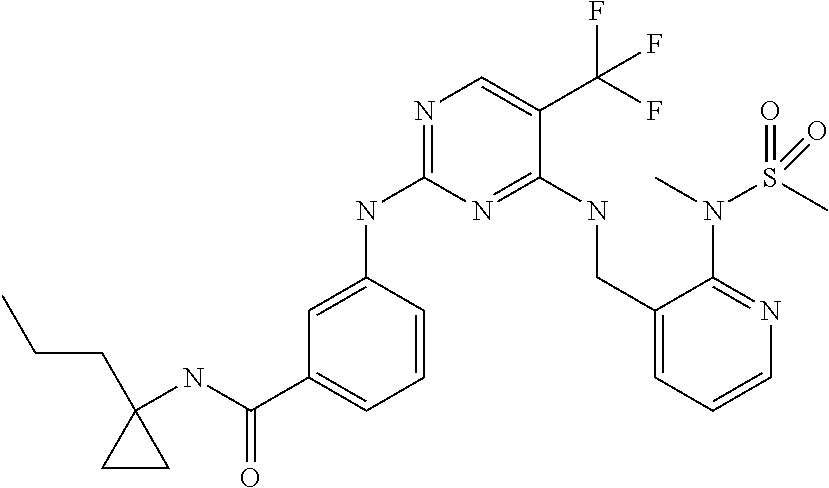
C1(NC(C2=CC=CC(NC3=NC=C(C(F)(F)F)C(NCC4=CC=CN=C4N(S(C)(=O)=O)C)=N3)=C2)=O)(CCC)CC1
